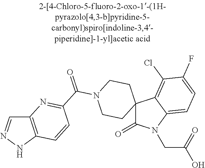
C1=NNC2=C1N=C(C(N1CCC3(CC1)C(=O)N(CC(=O)O)C1=CC=C(F)C(Cl)=C31)=O)C=C2
